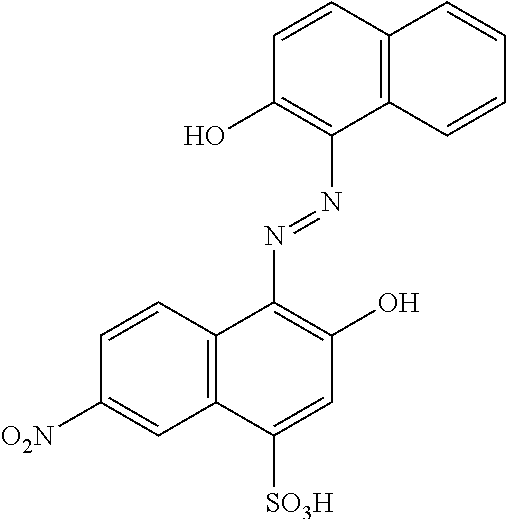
C1=CC2=C(C(N=NC3=C(O)C=C([SO3H])C4=C3C=CC([O2N])=C4)=C1O)C=CC=C2
